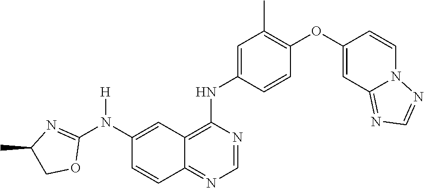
C1=C(NC2=C3C(=NC=N2)C=CC(N(C2=NC(C)CO2)[H])=C3)C=CC(OC2=CC3=NC=NN3C=C2)=C1C
